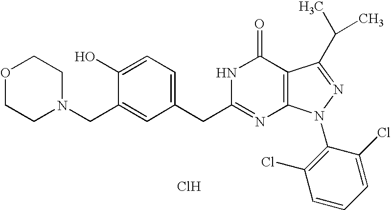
Cl.OC1=CC=C(CC2=NC3=C(C(=O)N2)C(C(C)C)=NN3C2=C(Cl)C=CC=C2Cl)C=C1CN1CCOCC1
